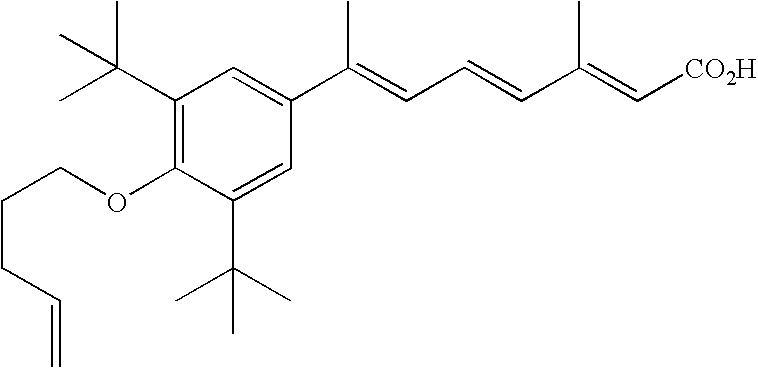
C1(C(C)(C)C)=C(OCCCC=C)C(C(C)(C)C)=CC(C(C)=CC=CC(=C[CO2H])C)=C1
